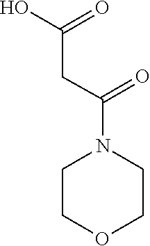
C(CC(=O)N1CCOCC1)(O)=O
